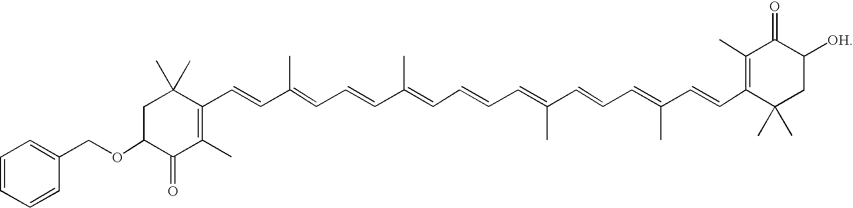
C1C(OCC2=CC=CC=C2)C(=O)C(C)=C(C=CC(=CC=CC(=CC=CC=C(C=CC=C(C=CC2=C(C)C(=O)C([OH])CC2(C)C)C)C)C)C)C1(C)C
